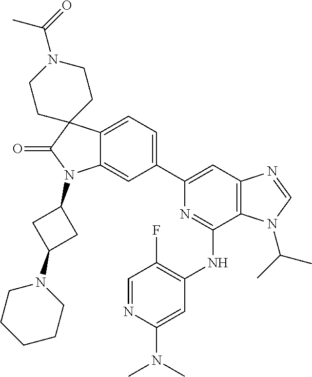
C12=CC=C(C3=CC4=C(C(NC5=C(F)C=NC(N(C)C)=C5)=N3)N(C(C)C)C=N4)C=C1N(C1CC(N3CCCCC3)C1)C(=O)C21CCN(C(=O)C)CC1
